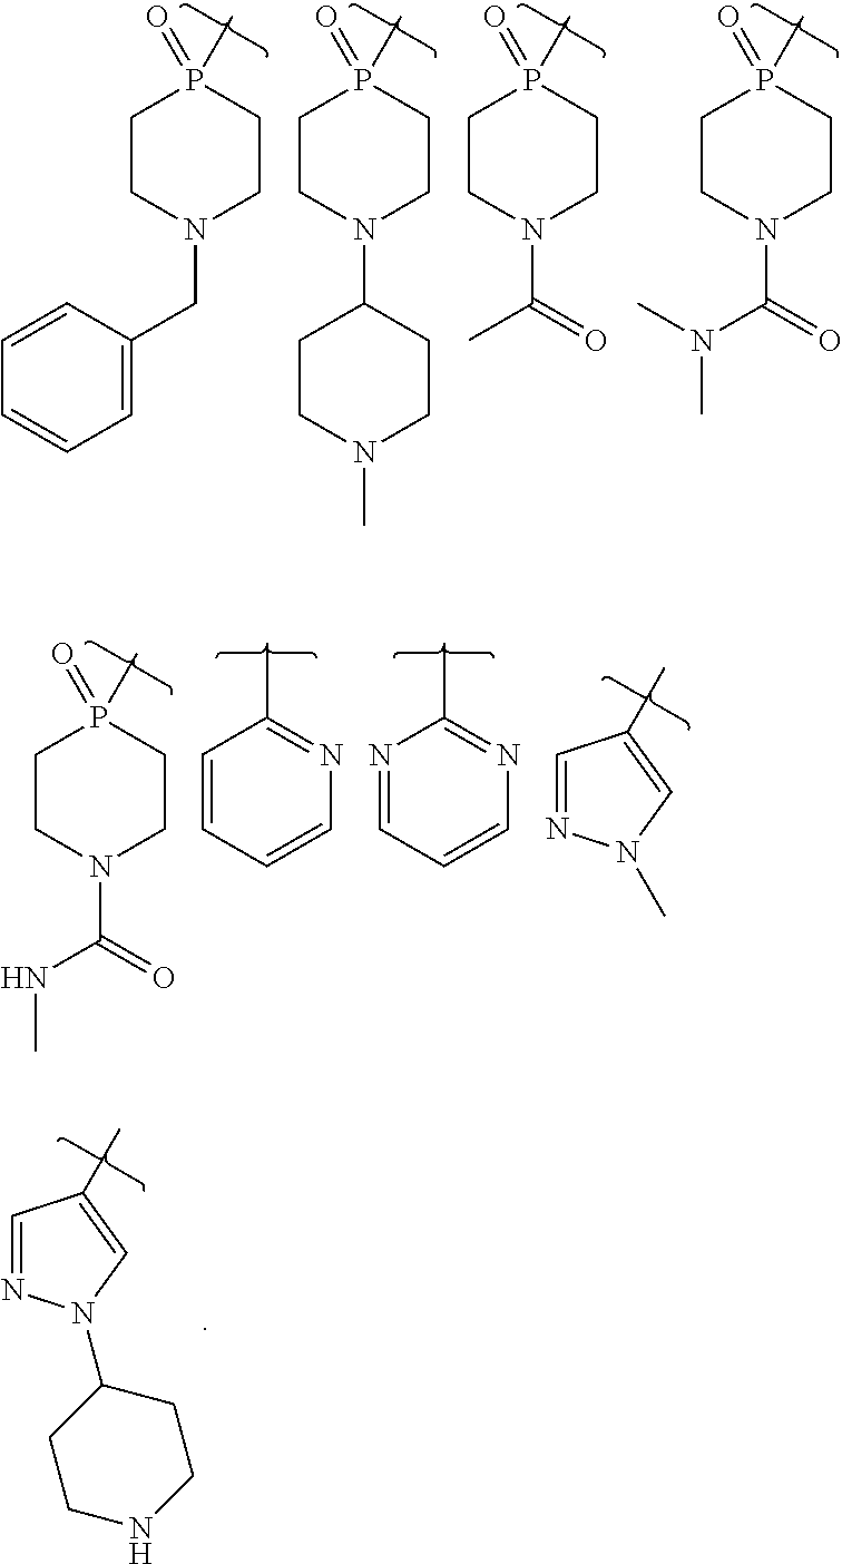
P1(=O)(C)CCN(CC2=CC=CC=C2)CC1.P1(=O)(C)CCN(C(N(C)C)=O)CC1.P1(=O)(C)CCN(C2CCN(C)CC2)CC1.P1(=O)(C)CCN(C(C)=O)CC1.C1=NN(C)C=C1C.C1(C)=NC=CC=N1.C1(C)=NC=CC=C1.P1(=O)(C)CCN(C(NC)=O)CC1.C1=NN(C2CCNCC2)C=C1C
